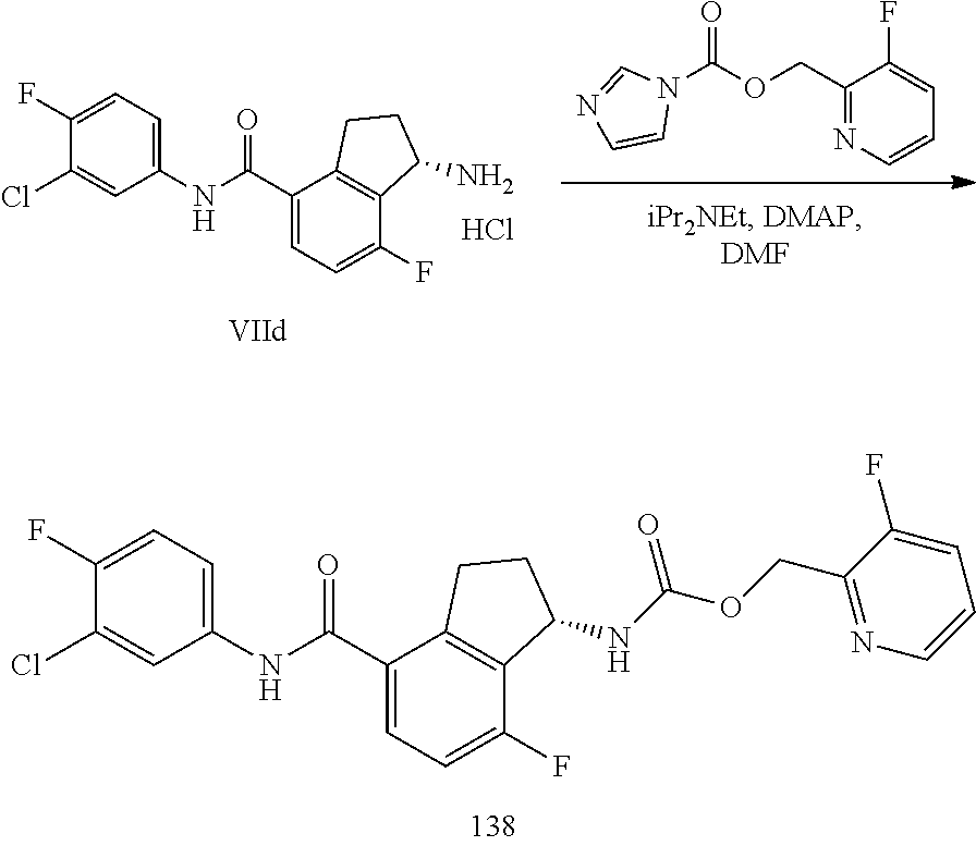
C1(Cl)=CC(NC(C2=CC=C(F)C3=C2CCC3NC(OCC2=NC=CC=C2F)=O)=O)=CC=C1F.N1(C(OCC2=NC=CC=C2F)=O)C=NC=C1.C1(Cl)=CC(NC(C2=CC=C(F)C3=C2CCC3N)=O)=CC=C1F.Cl
